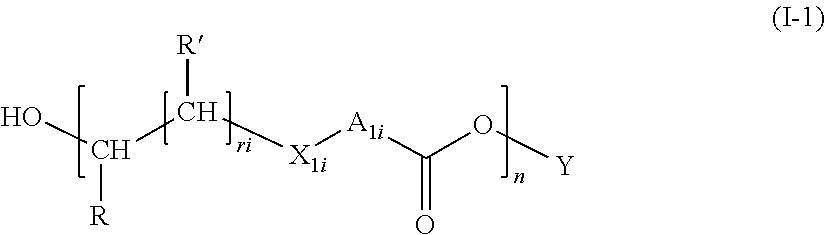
OC([R])C([X1i][A1i]C(O[Y])=O)[R]
